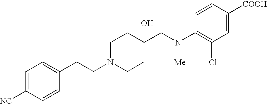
C1=C([NC])C=CC(CCN2CCC(CN(C3=C(Cl)C=C([COOH])C=C3)[Me])(O)CC2)=C1
